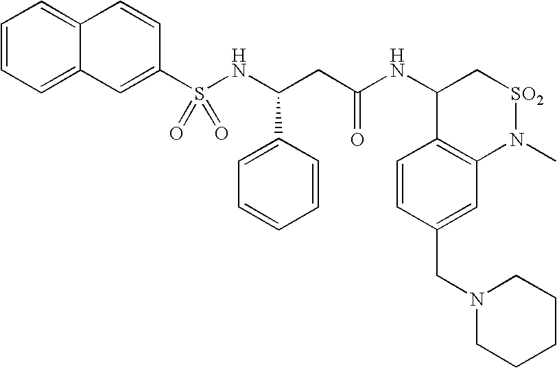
C1=CC=C2C(=C1)C=CC(S(NC(CC(NC1C3=C(N(C)[SO2]C1)C=C(CN1CCCCC1)C=C3)=O)C1=CC=CC=C1)(=O)=O)=C2
